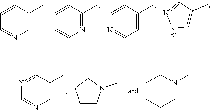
C1=CC(C)=CN=C1.C1=CC(C)=NC=C1.C1=CC(C)=CC=N1.N1C=C(C)C=N1.N1=CC(C)=CN=C1.C1CN(C)CC1.C1CCCN(C)C1
